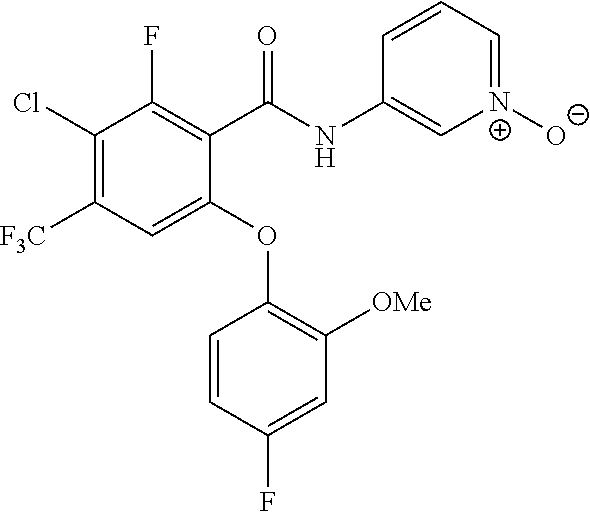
C1(C(NC2=C[N+]([O-])=CC=C2)=O)=C(F)C(Cl)=C([F3C])C=C1OC1=C([OMe])C=C(F)C=C1
